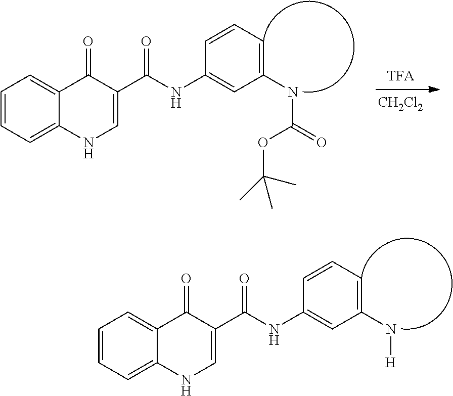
C1=CC=C2C(=C1)C(=O)C(C(NC1=CC(NC(=O)OC(C)(C)C)=CC=C1)=O)=CN2.[TFA].[CH2Cl2].C1=CC=C2C(=C1)C(=O)C(C(NC1=CC(N[H])=CC=C1)=O)=CN2
